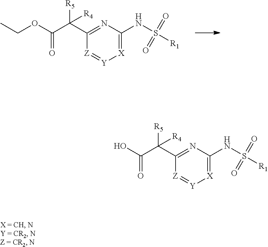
C1(C(C(OCC)=O)([R5])[R4])=NC(NS([R1])(=O)=O)=[X][Y]=[Z]1.C1(C(C(O)=O)([R5])[R4])=NC(NS([R1])(=O)=O)=[X][Y]=[Z]1
